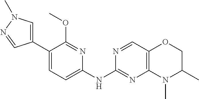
C1(C2=CN(C)N=C2)=CC=C(NC2=NC3=C(C=N2)OCC(C)N3C)N=C1OC
